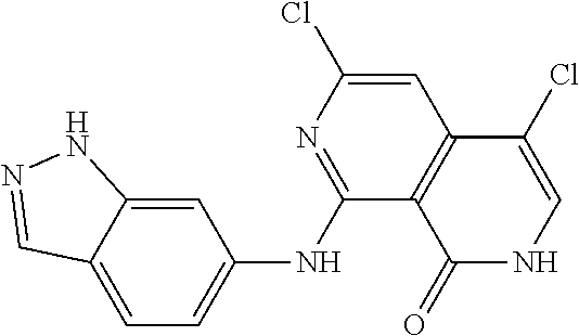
C12=CC=C(NC3=NC(Cl)=CC4=C3C(=O)NC=C4Cl)C=C1NN=C2
